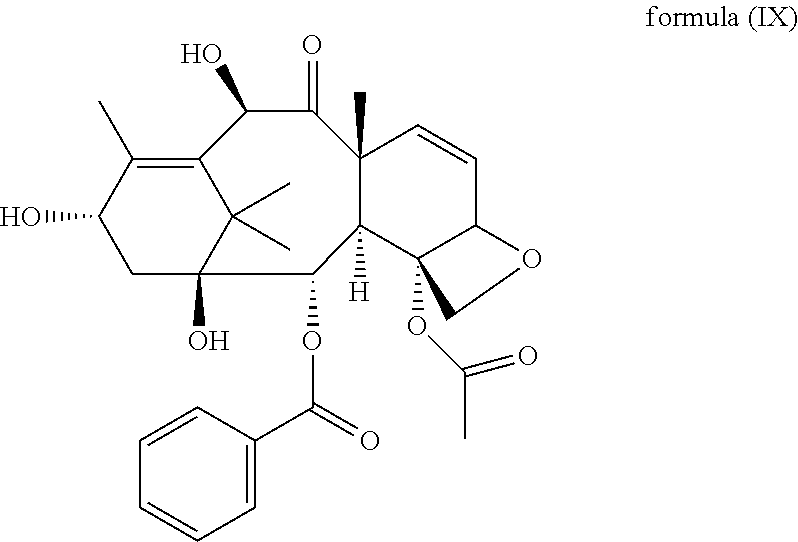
C12=C(C)C(O)CC(O)(C1(C)C)C(OC(C1=CC=CC=C1)=O)C1([H])C3(OC(=O)C)C(C=CC1(C)C(=O)C2O)OC3
